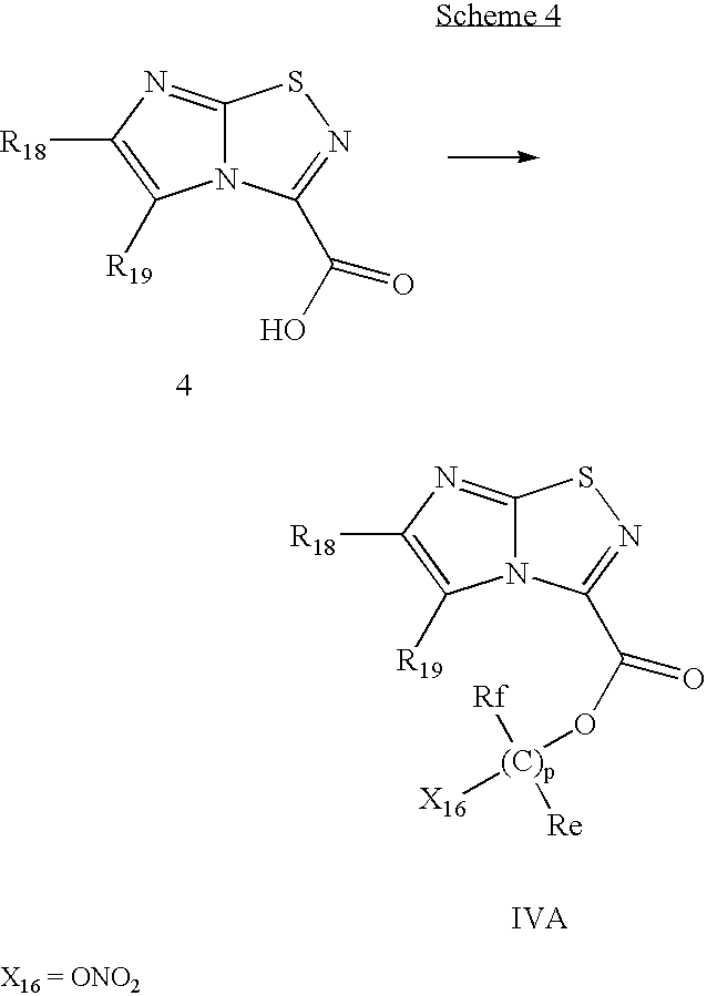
C12=NC([R18])=C([R19])N1C(C(O)=O)=NS2.C12=NC([R18])=C([R19])N1C(C(O[(C)p]([X16])([Rf])[Re])=O)=NS2
